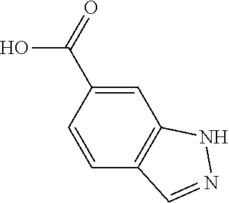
C1=C(C(=O)O)C=CC2=C1NN=C2
